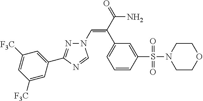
N1(C=C(C(=O)N)C2=CC=CC(S(N3CCOCC3)(=O)=O)=C2)N=C(C2=CC([F3C])=CC([F3C])=C2)N=C1
